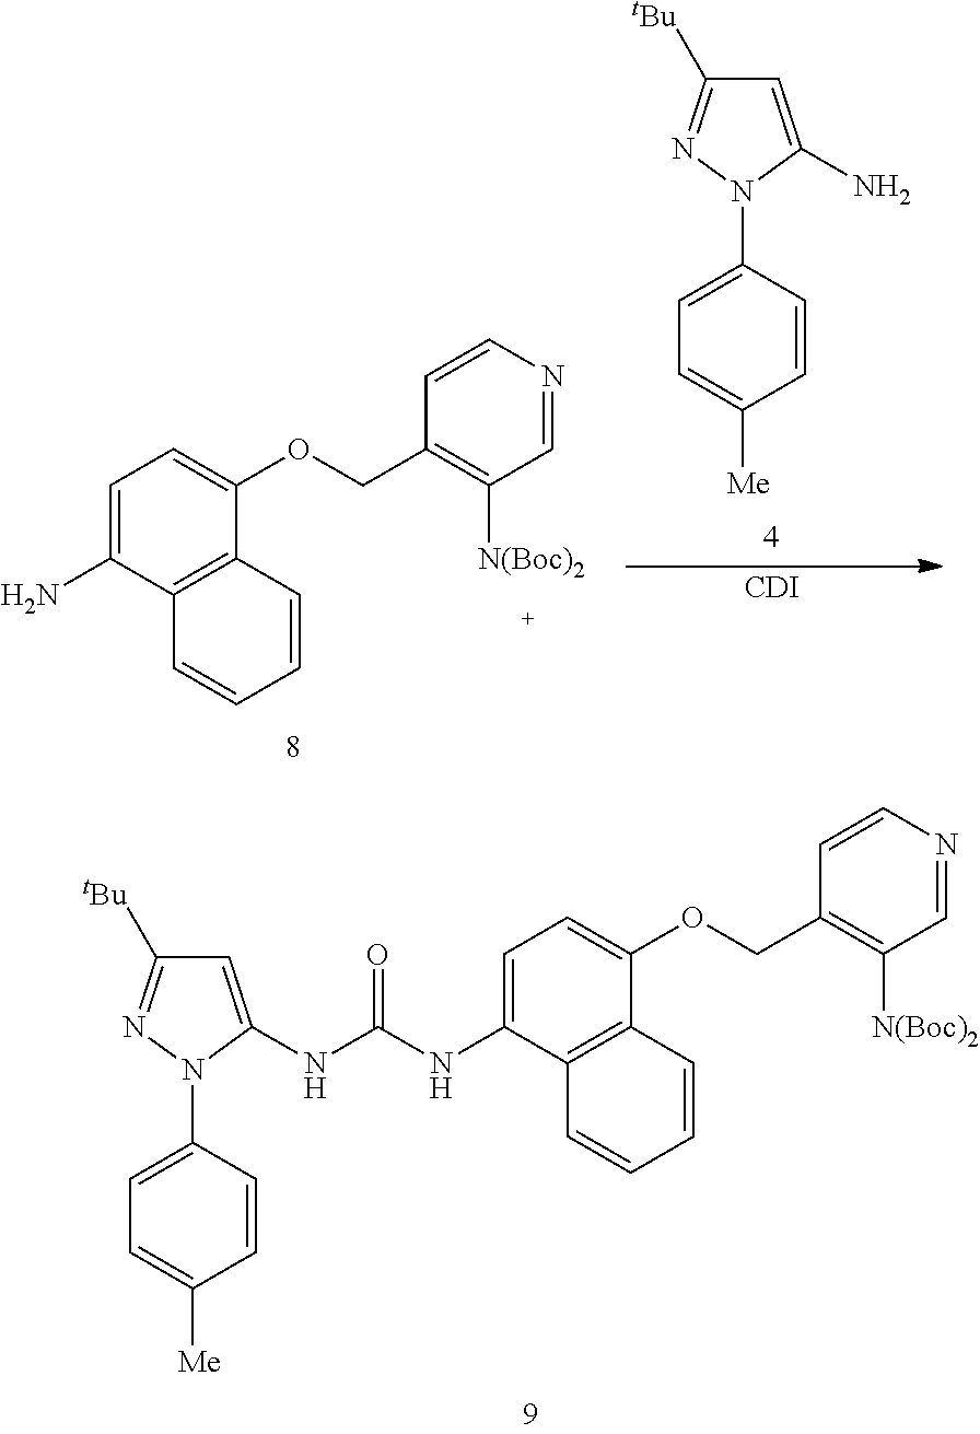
C1=C(NC(NC2=CC=C(OCC3=C([N(Boc)2])C=NC=C3)C3=C2C=CC=C3)=O)N(C2=CC=C([Me])C=C2)N=C1[tBu].C1=C(N)C2=C(C(OCC3=C([N(Boc)2])C=NC=C3)=C1)C=CC=C2.C1=C(N)N(C2=CC=C([Me])C=C2)N=C1[tBu].[CDI]
